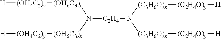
[H][(OH4C2)y][(OH6C3)x]N([(OH6C3)x][(OH4C2)y][H])[C2H4]N([(C3H6O)x][(C2H4O)y][H])[(C3H6O)x][(C2H4O)y][H]
